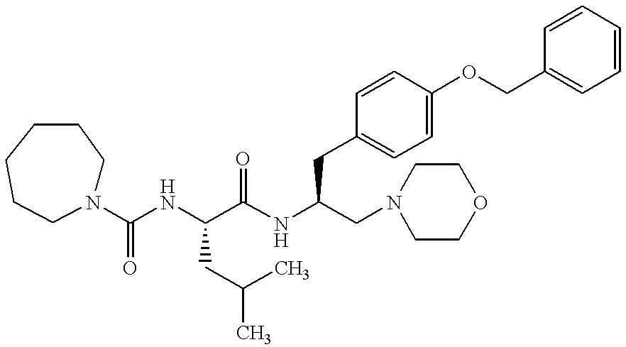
C1=CC=CC=C1COC1=CC=C(CC(NC(C(NC(=O)N2CCCCCC2)CC(C)C)=O)CN2CCOCC2)C=C1
